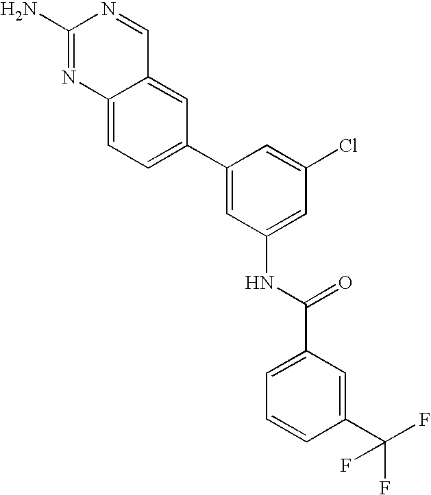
C1(N)=NC2=CC=C(C3=CC(NC(=O)C4=CC=CC(C(F)(F)F)=C4)=CC(Cl)=C3)C=C2C=N1
